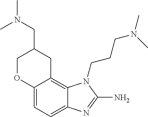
C12=C3C(=CC=C1N=C(N)N2CCCN(C)C)OCC(CN(C)C)C3
